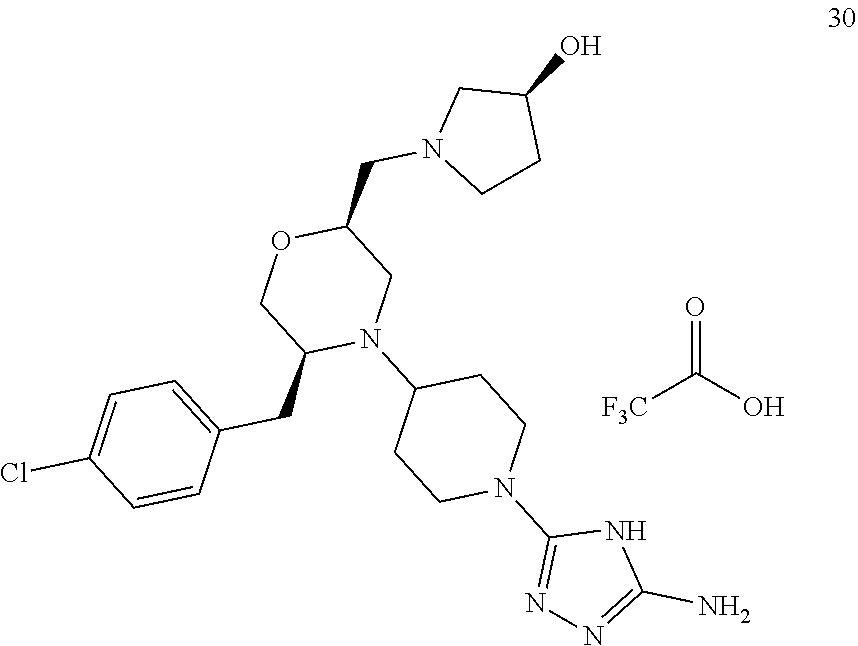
[F3C]C(O)=O.C(C1OCC(CC2=CC=C(Cl)C=C2)N(C2CCN(C3=NN=C(N)N3)CC2)C1)N1CCC(O)C1
